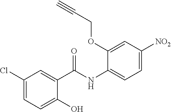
C1(Cl)=CC=C(O)C(C(NC2=CC=C([NO2])C=C2OCC#C)=O)=C1
